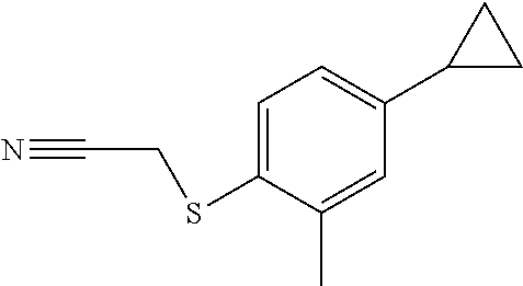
C1=C(SCC#N)C(C)=CC(C2CC2)=C1
